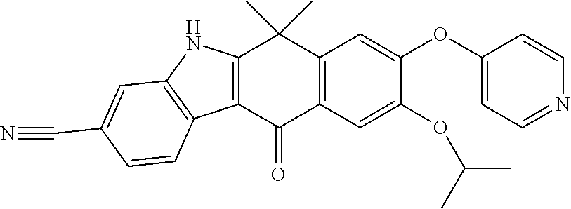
C12=C(C(=O)C3=C(C1(C)C)C=C(OC1=CC=NC=C1)C(OC(C)C)=C3)C1=C(N2)C=C(C#N)C=C1
